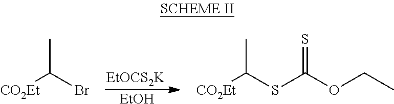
[EtOCS2K].[EtOH].CC([CO2Et])Br.CC([CO2Et])SC(OCC)=S
